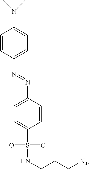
N(C1=CC=C(N=NC2=CC=C(S(NCCC[N3])(=O)=O)C=C2)C=C1)(C)C
